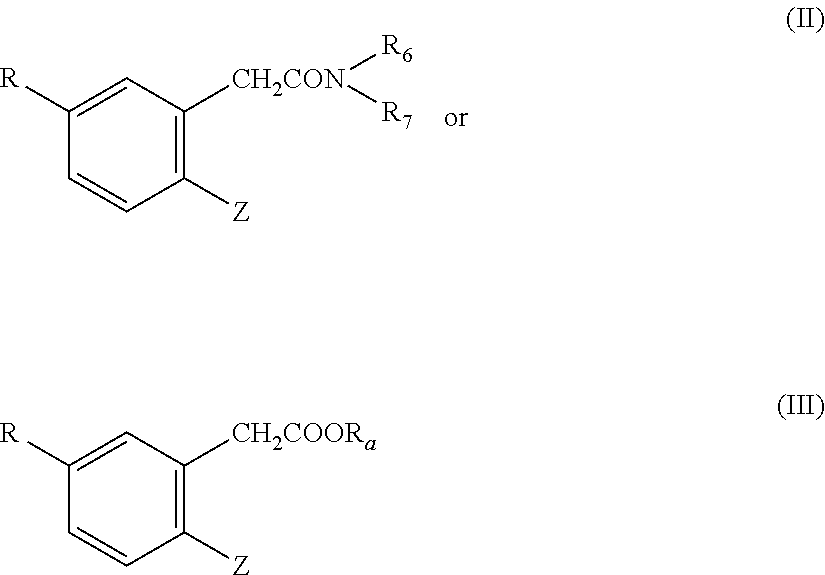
C1([Z])=C([CH2CON]([R6])[R7])C=C([R])C=C1.C1([Z])=C([CH2COORa])C=C([R])C=C1
